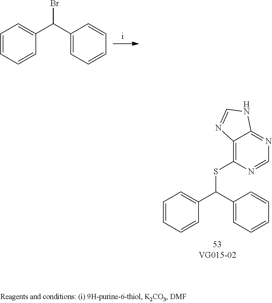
C1=CC=CC(C(SC2=C3C(=NC=N2)NC=N3)C2=CC=CC=C2)=C1.C1=CC=CC(C(Br)C2=CC=CC=C2)=C1
